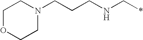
C1OCCN(CCCNC*)C1
